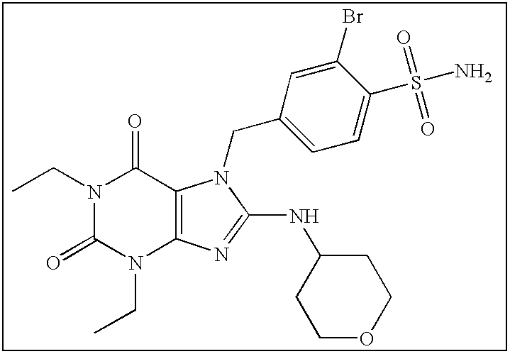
C(N1C(=O)N(CC)C2=C(C1=O)N(CC1=CC=C(S(N)(=O)=O)C(Br)=C1)C(NC1CCOCC1)=N2)C
